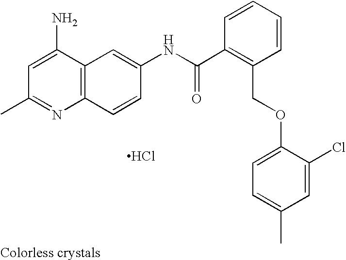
CC1=NC2=C(C(N)=C1)C=C(NC(C1=C(COC3=CC=C(C)C=C3Cl)C=CC=C1)=O)C=C2.Cl
